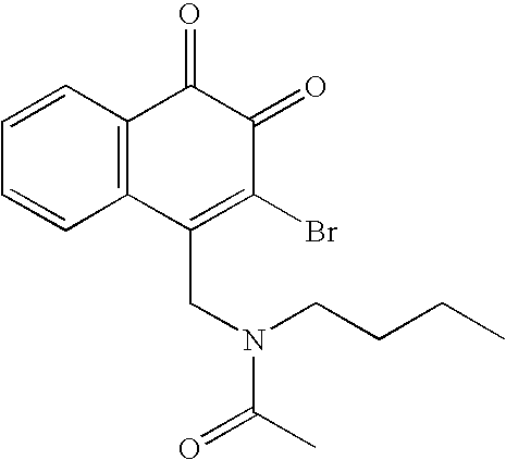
C1=CC=CC2=C1C(=O)C(=O)C(Br)=C2CN(CCCC)C(C)=O
